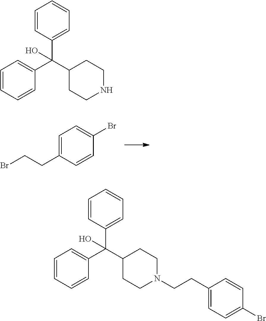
C1=C(CCBr)C=CC(Br)=C1.C1=CC=CC=C1C(C1=CC=CC=C1)(C1CCNCC1)O.C1(C(C2CCN(CCC3=CC=C(Br)C=C3)CC2)(C2=CC=CC=C2)O)=CC=CC=C1
